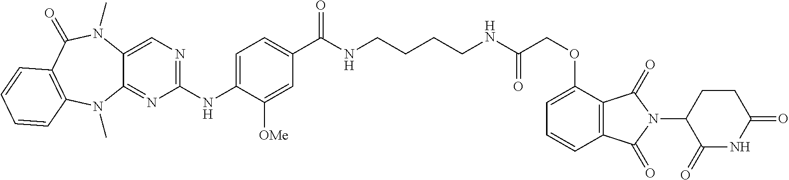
C(CCCNC(COC1=CC=CC2=C1C(=O)N(C1CCC(=O)NC1=O)C2=O)=O)NC(C1=CC=C(NC2=NC=C3C(=N2)N(C)C2=C(C(=O)N3C)C=CC=C2)C([OMe])=C1)=O
